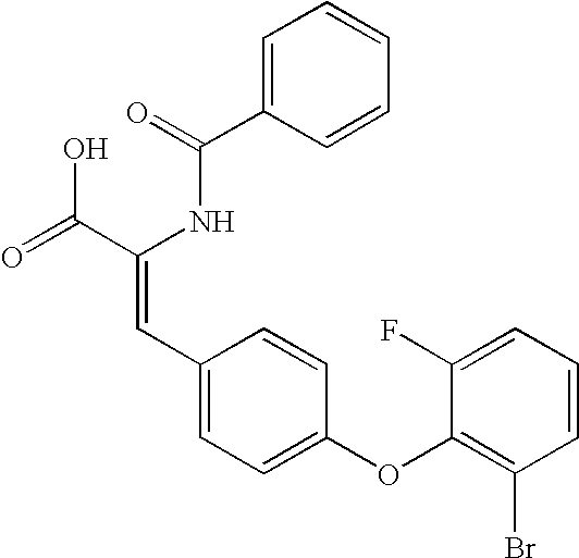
C1=C(C(=O)NC(C(=O)O)=CC2=CC=C(OC3=C(Br)C=CC=C3F)C=C2)C=CC=C1
